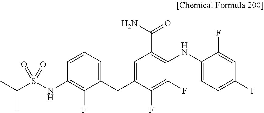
C1=C(CC2=CC=CC(NS(=O)(C(C)C)=O)=C2F)C(F)=C(F)C(NC2=CC=C(I)C=C2F)=C1C(=O)N
